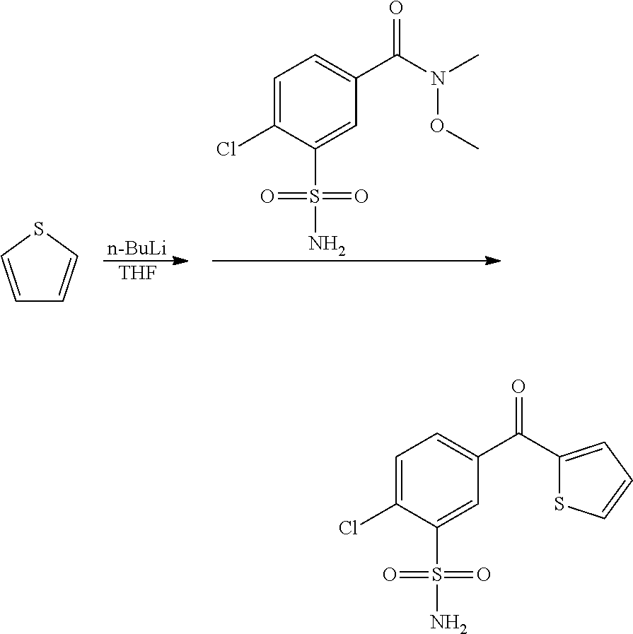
[n-BuLi].[THF].N(OC)(C)C(C1=CC=C(Cl)C(S(N)(=O)=O)=C1)=O.C1=CSC=C1.C1(C(C2=CC=C(Cl)C(S(N)(=O)=O)=C2)=O)=CC=CS1
